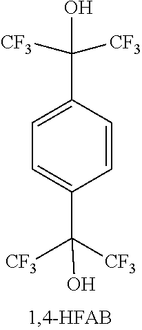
C1=C(C(O)([CF3])[CF3])C=CC(C(O)([CF3])[CF3])=C1
